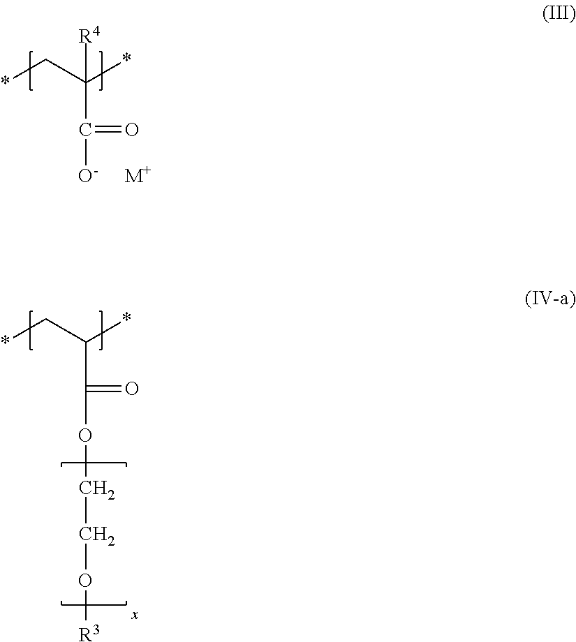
*CC(*)(C([O-])=O)[R4].[M+].*CC(*)C(OCCO[R3])=O
